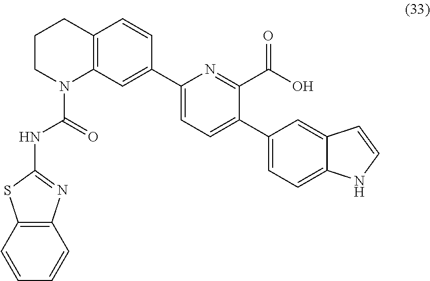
C12=C(C=CC=C1)SC(NC(N1C3=C(CCC1)C=CC(C1=CC=C(C4=CC=C5C(=C4)C=CN5)C(C(O)=O)=N1)=C3)=O)=N2
